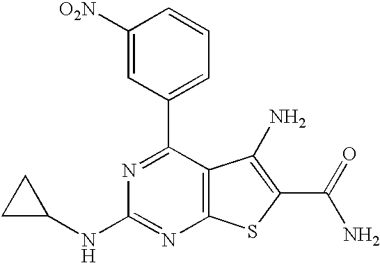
C1([O2N])=CC(C2=NC(NC3CC3)=NC3=C2C(N)=C(C(N)=O)S3)=CC=C1
